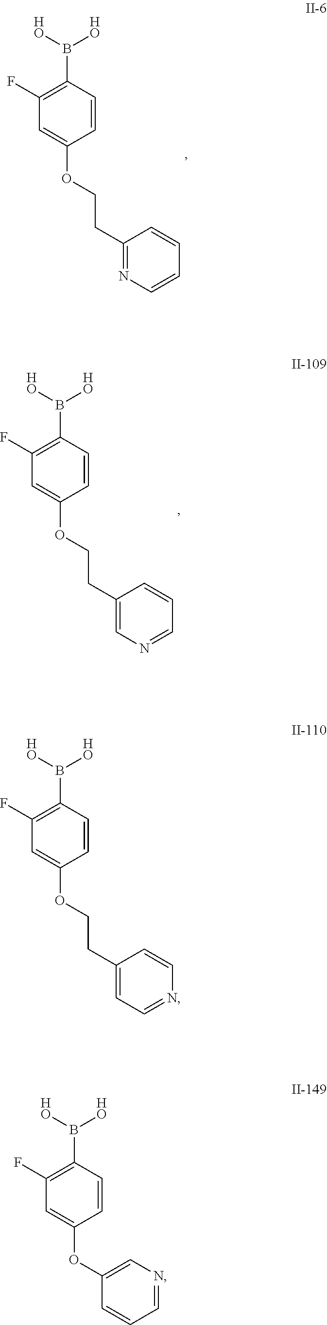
C1=C(OCCC2=NC=CC=C2)C=CC(B([HO])[HO])=C1F.C1=C(OCCC2=CN=CC=C2)C=CC(B([HO])[HO])=C1F.C1=C(OC2=CN=CC=C2)C=CC(B([HO])[HO])=C1F.C1=C(OCCC2=CC=NC=C2)C=CC(B([HO])[HO])=C1F
